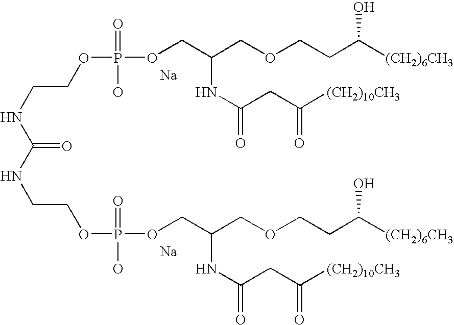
C(NC(NCCOP(=O)(O)OCC(COCCC([(CH2)6CH3])O)NC(=O)CC([(CH2)10CH3])=O)=O)COP(=O)(O)OCC(NC(=O)CC([(CH2)10CH3])=O)COCCC([(CH2)6CH3])O.[Na].[Na]
